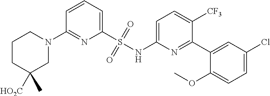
C1=CC=C(S(NC2=CC=C([CF3])C(C3=CC(Cl)=CC=C3OC)=N2)(=O)=O)N=C1N1CCCC([HO2C])(C)C1
